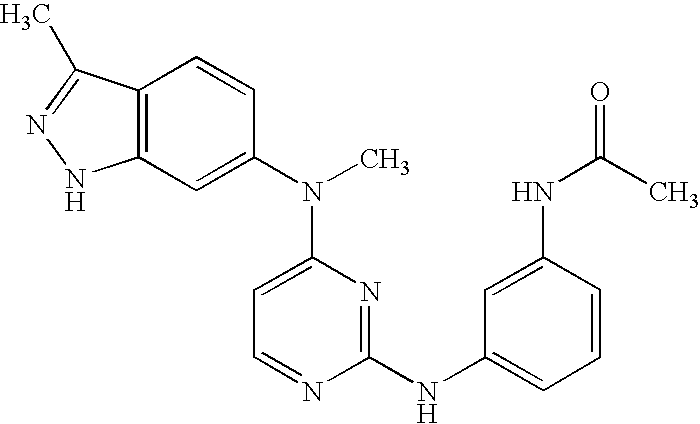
C12=C(C=C(N(C3=CC=NC(NC4=CC=CC(NC(C)=O)=C4)=N3)C)C=C1)NN=C2C
